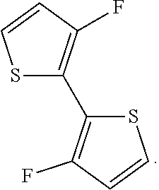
C1(C2=C(F)C=CS2)=C(F)C=CS1
